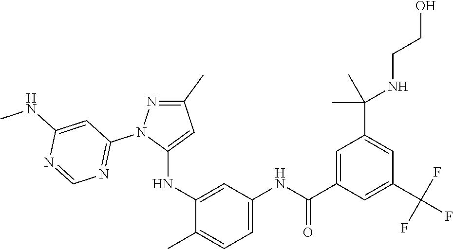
C1(C)=NN(C2=NC=NC(NC)=C2)C(NC2=CC(NC(C3=CC(C(C)(C)NCCO)=CC(C(F)(F)F)=C3)=O)=CC=C2C)=C1
